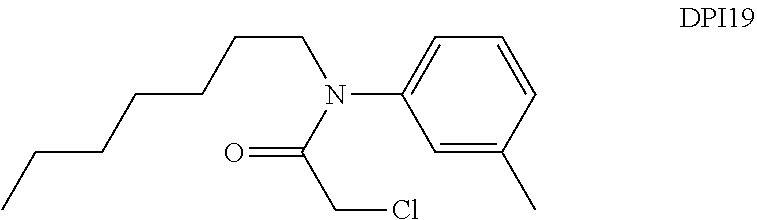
C1=C(C)C=CC=C1N(C(CCl)=O)CCCCCCC
